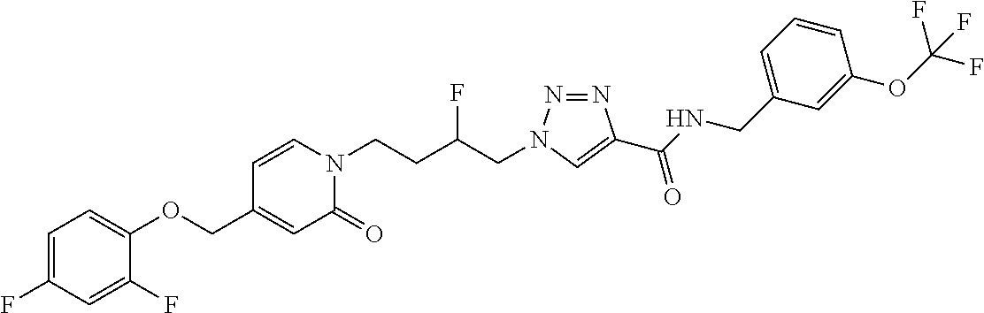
C1(COC2=CC=C(F)C=C2F)=CC(=O)N(CCC(CN2N=NC(C(NCC3=CC=CC(OC(F)(F)F)=C3)=O)=C2)F)C=C1
